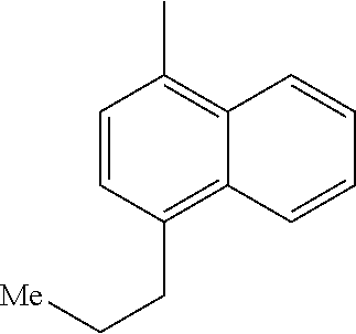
C1=CC(CC[Me])=C2C(=C1C)C=CC=C2
